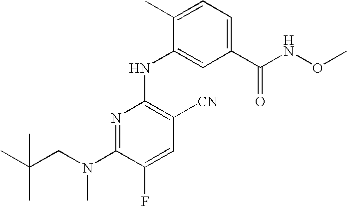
N1=C(N(CC(C)(C)C)C)C(F)=CC([CN])=C1NC1=CC(C(NOC)=O)=CC=C1C
